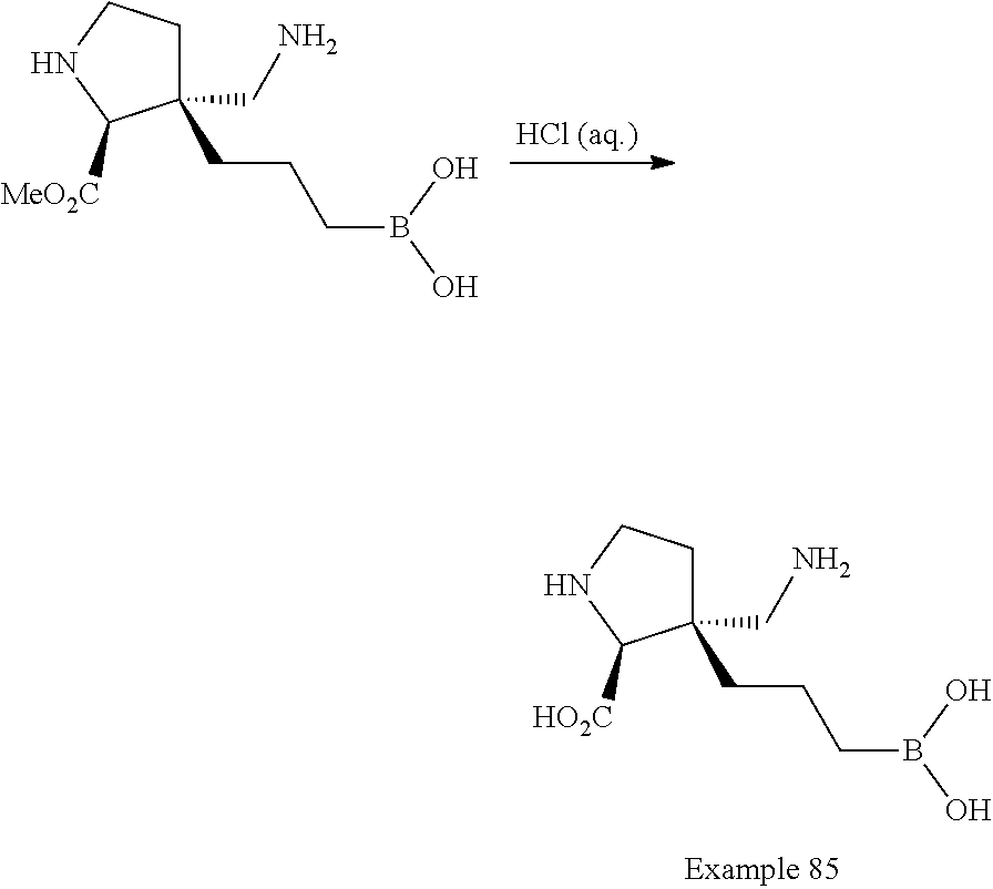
C1C(CCCB(O)O)(CN)C([HO2C])NC1.C1C(CCCB(O)O)(CN)C([MeO2C])NC1
